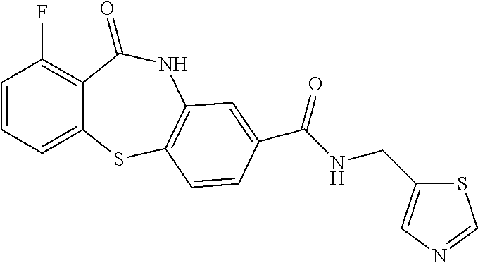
C1=CC=C2C(=C1F)C(=O)NC1=C(S2)C=CC(C(NCC2=CN=CS2)=O)=C1
